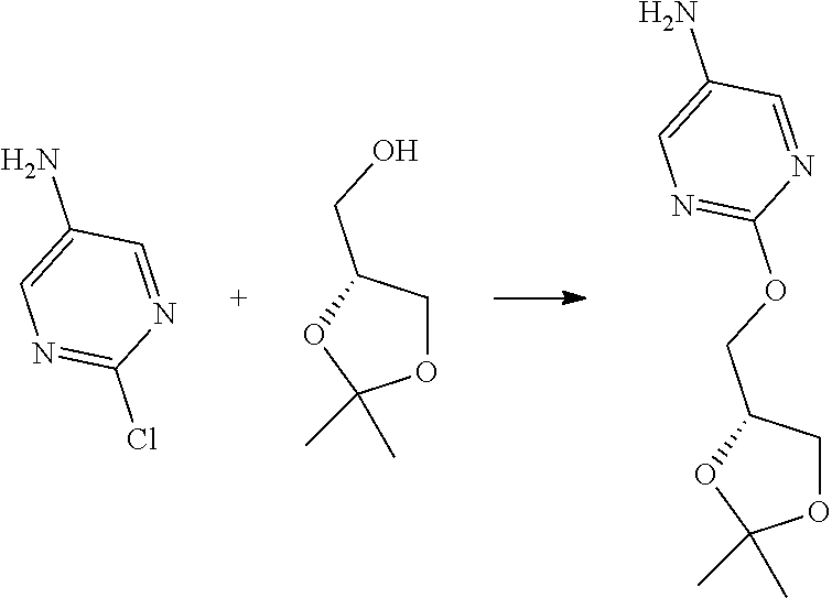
O1CC(COC2=NC=C(N)C=N2)OC1(C)C.ClC1=NC=C(N)C=N1.O1CC(CO)OC1(C)C
